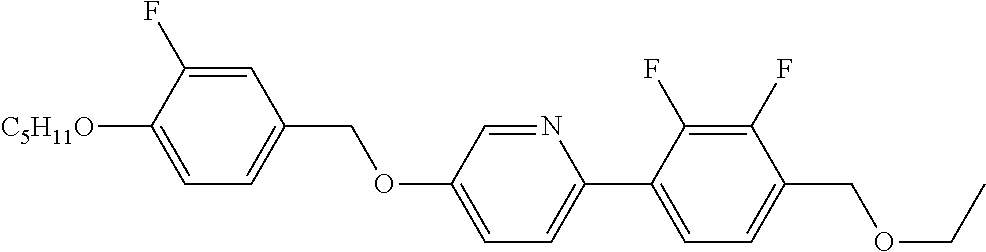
C1=C(F)C([C5H11O])=CC=C1COC1=CC=C(C2=CC=C(COCC)C(F)=C2F)N=C1
